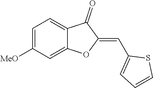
C1=C([MeO])C=C2C(=C1)C(=O)C(=CC1=CC=CS1)O2
